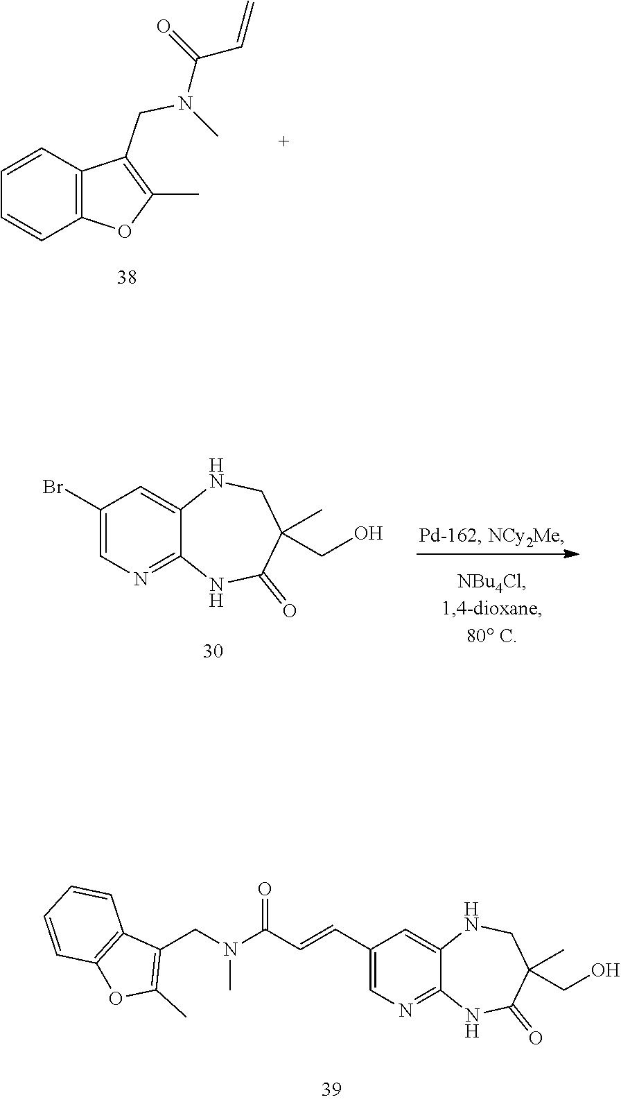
CN(C(C=C)=O)CC1=C(C)OC2=C1C=CC=C2.C1=C2NCC(C)(CO)C(=O)NC2=NC=C1Br.N(C)(CC1=C(C)OC2=C1C=CC=C2)C(C=CC1=CN=C2C(=C1)NCC(C)(CO)C(=O)N2)=O
